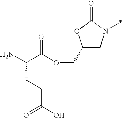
C1(COC(=O)C(N)CCC(O)=O)CN(C)C(=O)O1
